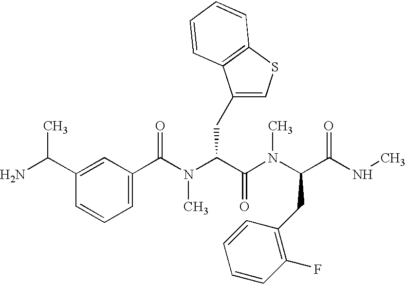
CC(C1=CC(C(=O)N(C(C(N(C)C(C(=O)NC)CC2=C(F)C=CC=C2)=O)CC2=CSC3=C2C=CC=C3)C)=CC=C1)N
